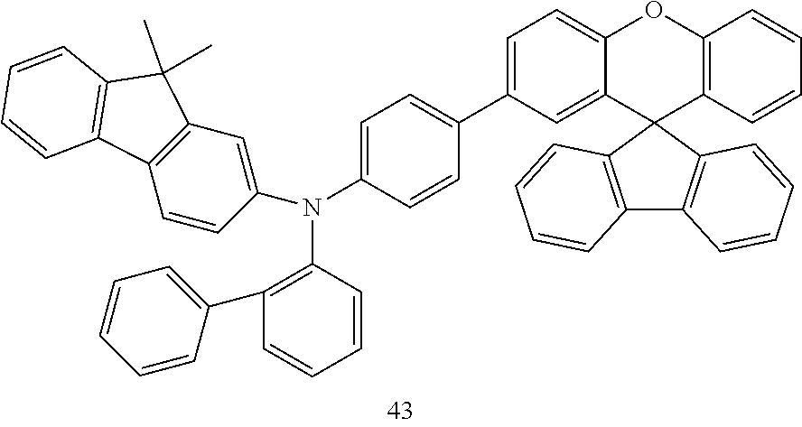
C1(N(C2=C(C3=CC=CC=C3)C=CC=C2)C2=CC3=C(C=C2)C2=C(C3(C)C)C=CC=C2)=CC=C(C2=CC=C3OC4=C(C5(C6=C(C7=C5C=CC=C7)C=CC=C6)C3=C2)C=CC=C4)C=C1
